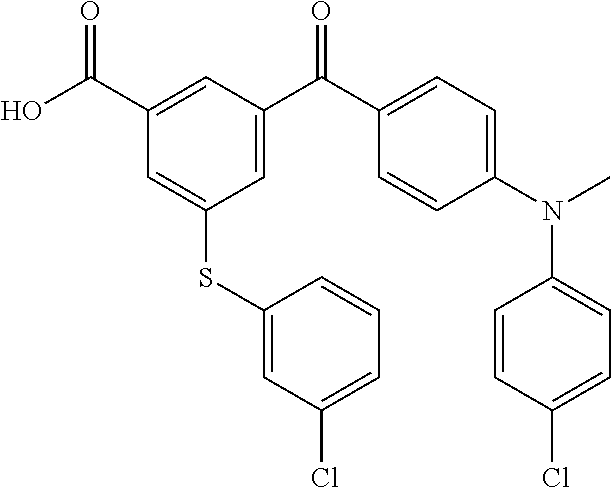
C1(C(O)=O)=CC(C(C2=CC=C(N(C)C3=CC=C(Cl)C=C3)C=C2)=O)=CC(SC2=CC(Cl)=CC=C2)=C1
